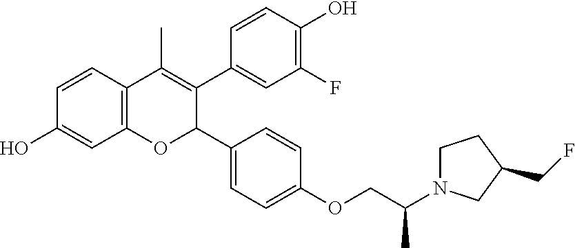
C12=C(C=CC(O)=C1)C(C)=C(C1=CC(F)=C(O)C=C1)C(C1=CC=C(OCC(N3CCC(CF)C3)C)C=C1)O2
